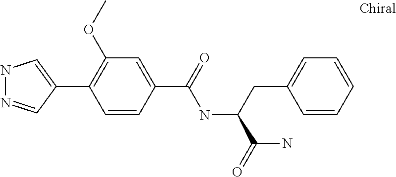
N1N=CC(C2=C(OC)C=C(C(NC(C(=O)N)CC3=CC=CC=C3)=O)C=C2)=C1
